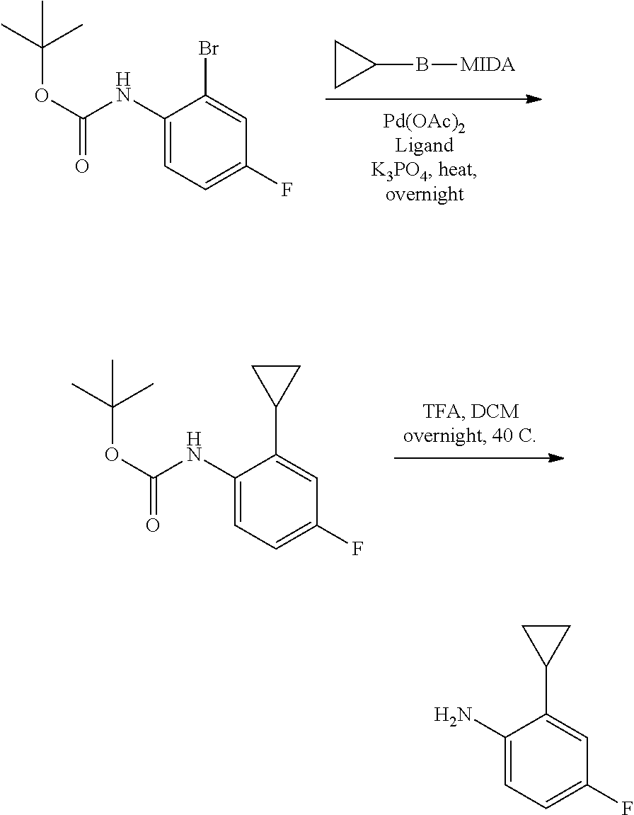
O(C(=O)NC1=CC=C(F)C=C1Br)C(C)(C)C.C1(B[MIDA])CC1.C1(N)=CC=C(F)C=C1C1CC1.O(C(=O)NC1=CC=C(F)C=C1C1CC1)C(C)(C)C
